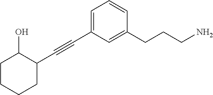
C1(C#CC2=CC=CC(CCCN)=C2)C(O)CCCC1
